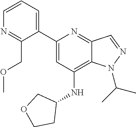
C1(C2=CC(NC3CCOC3)=C3C(=N2)C=NN3C(C)C)=CC=CN=C1COC
